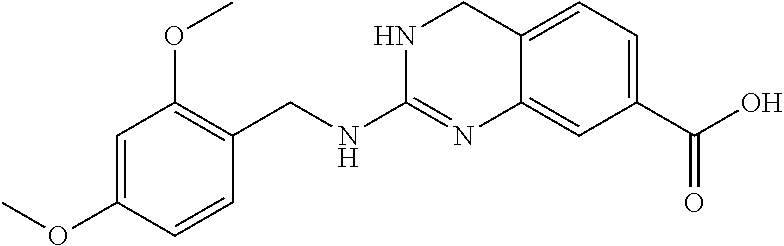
C1=C(OC)C=CC(CNC2=NC3=CC(C(=O)O)=CC=C3CN2)=C1OC
